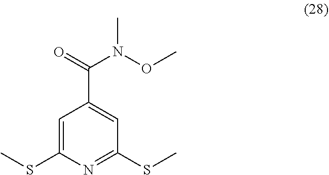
C1=C(SC)N=C(SC)C=C1C(N(OC)C)=O
